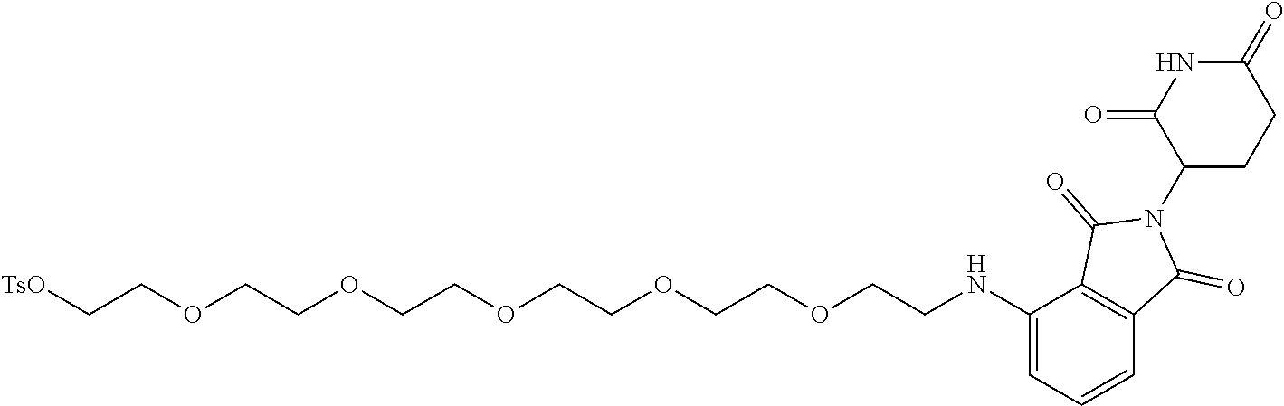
C1(NCCOCCOCCOCCOCCOCC[TsO])=CC=CC2=C1C(=O)N(C1CCC(=O)NC1=O)C2=O
